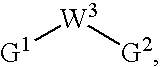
[G1][W3][G2]
